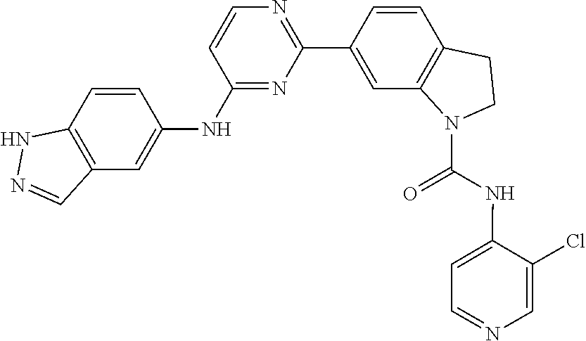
C12=C(C=C(NC3=NC(C4=CC5=C(C=C4)CCN5C(=O)NC4=CC=NC=C4Cl)=NC=C3)C=C1)C=NN2
